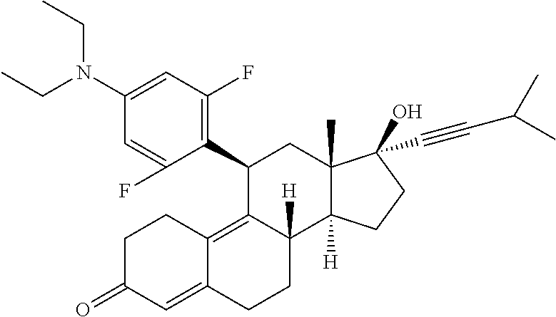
N(CC)(C1=CC(F)=C(C2C3=C4C(=CC(=O)CC4)CCC3([H])C3([H])C(C)(C2)C(O)(C#CC(C)C)CC3)C(F)=C1)CC
